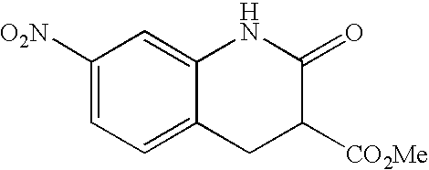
C1([O2N])=CC=C2C(=C1)NC(=O)C([CO2Me])C2
